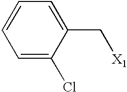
C1=C(Cl)C(C[X1])=CC=C1
